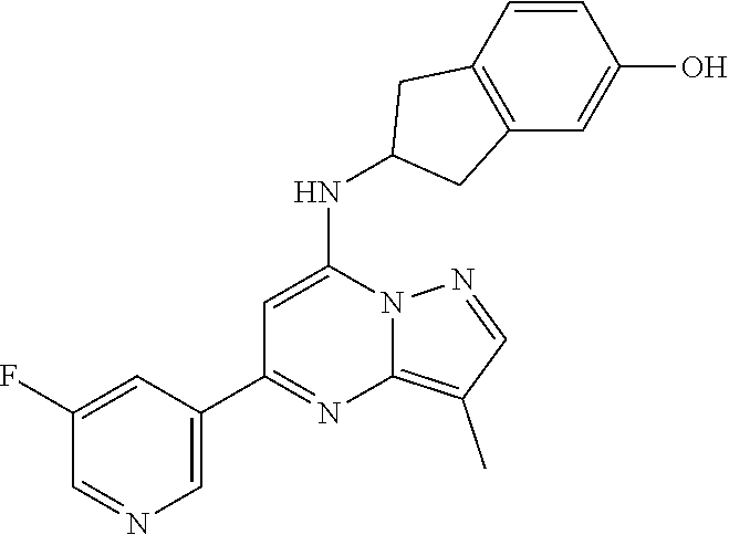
C1=C(C2=NC3=C(C)C=NN3C(NC3CC4=C(C3)C=CC(O)=C4)=C2)C=C(F)C=N1
